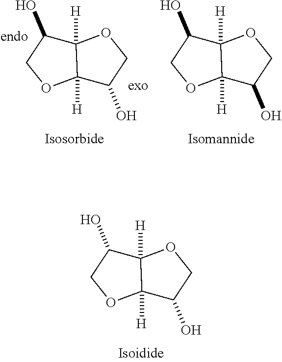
C12([H])C([H])(C(O)CO1)OCC2O.C12([H])C([H])(C(O)CO1)OCC2O.C12([H])C([H])(C(O)CO1)OCC2O
